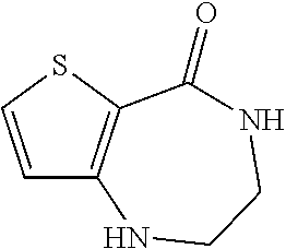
C1=CSC2=C1NCCNC2=O
